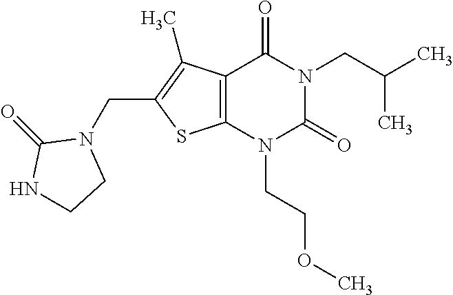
C12=C(N(CCOC)C(=O)N(CC(C)C)C1=O)SC(CN1C(=O)NCC1)=C2C
